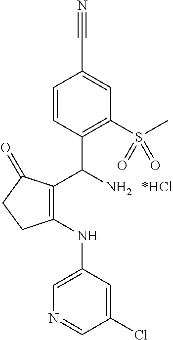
C1=C(NC2=C(C(N)C3=C(S(C)(=O)=O)C=C(C#N)C=C3)C(=O)CC2)C=C(Cl)C=N1
